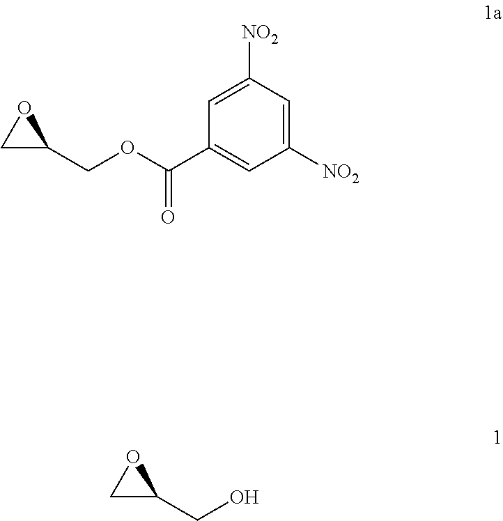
C1C(CO)O1.C1C(COC(C2=CC([NO2])=CC([NO2])=C2)=O)O1
